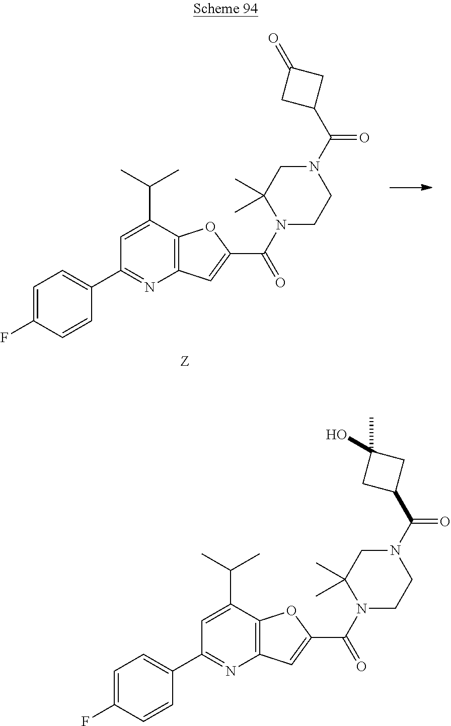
C1(C2=CC=C(F)C=C2)=NC2=C(C(C(C)C)=C1)OC(C(N1CCN(C(C3CC(C)(O)C3)=O)CC1(C)C)=O)=C2.C1(C2=CC=C(F)C=C2)=NC2=C(C(C(C)C)=C1)OC(C(N1CCN(C(C3CC(=O)C3)=O)CC1(C)C)=O)=C2.[Z]
